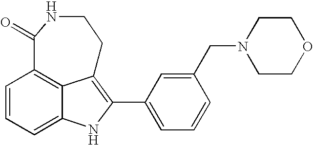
C12=CC=CC3=C1C(=C(C1=CC=CC(CN4CCOCC4)=C1)N2)CCNC3=O
